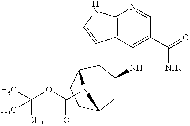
C12=C(C(NC3CC4CCC(C3)N4C(OC(C)(C)C)=O)=C(C(=O)N)C=N1)C=CN2
